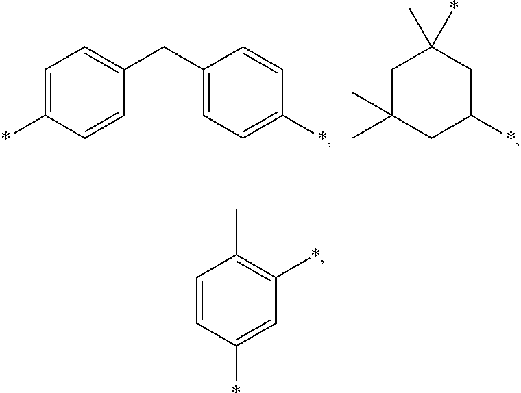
C1=C(*)C=CC(CC2=CC=C(*)C=C2)=C1.C1C(C)(C)CC(*)CC1(*)C.C1=CC(*)=CC(*)=C1C
